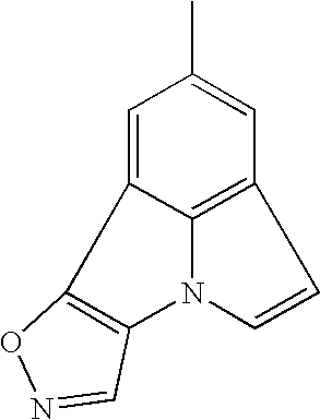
C1=C2C3=C(C=C1C)C=CN3C1=C2ON=C1
